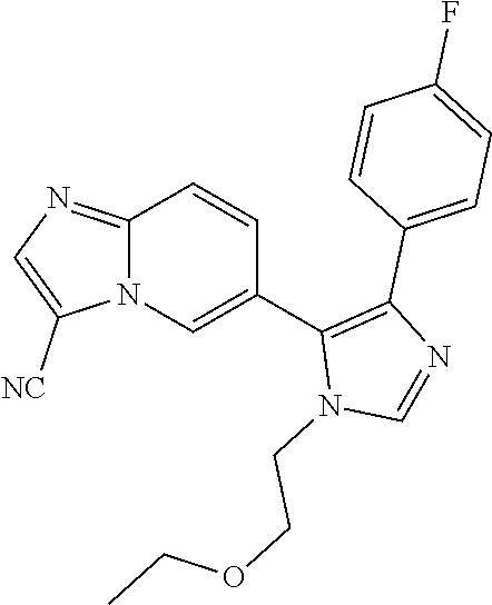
C12=NC=C([NC])N1C=C(C1=C(C3=CC=C(F)C=C3)N=CN1CCOCC)C=C2
